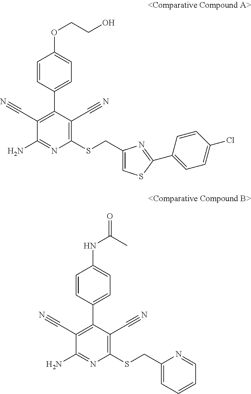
C1=CC(C2=C(C#N)C(N)=NC(SCC3=CSC(C4=CC=C(Cl)C=C4)=N3)=C2C#N)=CC=C1OCCO.C1=CC(C2=C(C#N)C(N)=NC(SCC3=CC=CC=N3)=C2C#N)=CC=C1NC(C)=O
